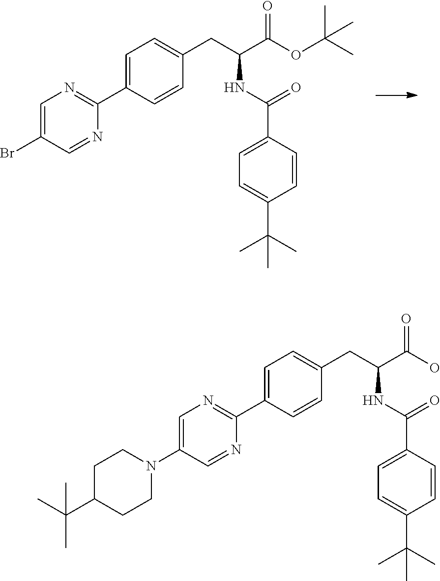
C1=C(C2=NC=C(Br)C=N2)C=CC(CC(C(OC(C)(C)C)=O)NC(=O)C2=CC=C(C(C)(C)C)C=C2)=C1.C1=C(C2=NC=C(N3CCC(C(C)(C)C)CC3)C=N2)C=CC(CC(C(O)=O)NC(C2=CC=C(C(C)(C)C)C=C2)=O)=C1
